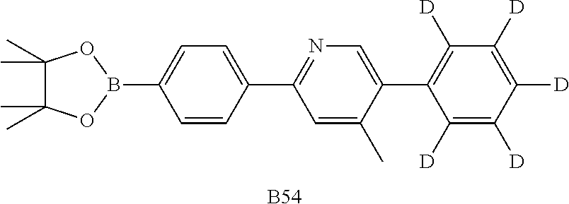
C1=CC(C2=NC=C(C3=C([D])C([D])=C([D])C([D])=C3[D])C(C)=C2)=CC=C1B1OC(C)(C)C(C)(C)O1.[B54]
